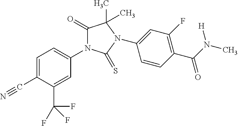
C1=C(C#N)C(C(F)(F)F)=CC(N2C(=O)C(C)(C)N(C3=CC(F)=C(C(=O)N([H])C)C=C3)C2=S)=C1
